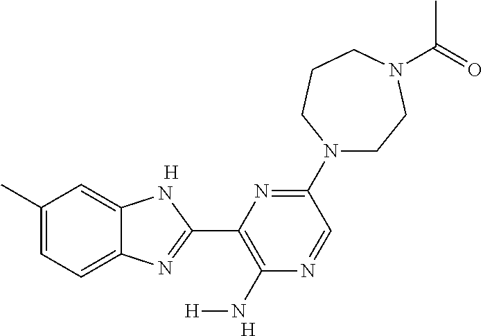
C1(C)=CC=C2C(=C1)NC(C1=C(N[H])N=CC(N3CCN(C(=O)C)CCC3)=N1)=N2.[H].[H]
